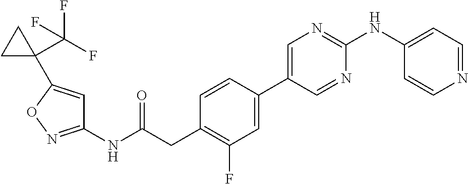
C1=CC(C2=CN=C(NC3=CC=NC=C3)N=C2)=CC(F)=C1CC(NC1=NOC(C2(C(F)(F)F)CC2)=C1)=O
